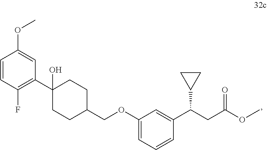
C1=CC(F)=C(C2(O)CCC(COC3=CC=CC(C(CC(OC)=O)C4CC4)=C3)CC2)C=C1OC
